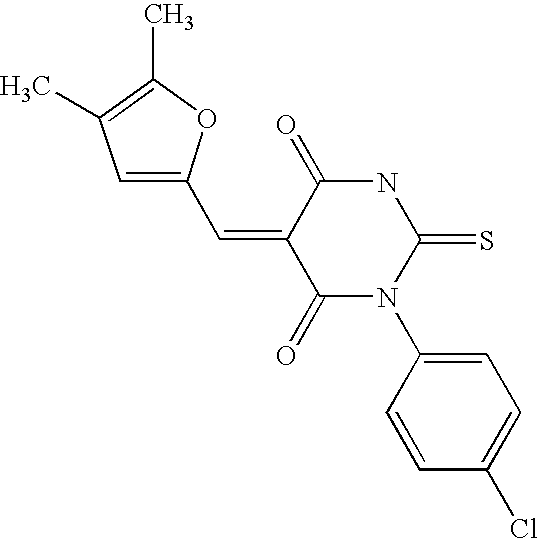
O=C1C(=CC2=CC(C)=C(C)O2)C(=O)N(C2=CC=C(Cl)C=C2)C(=S)N1
